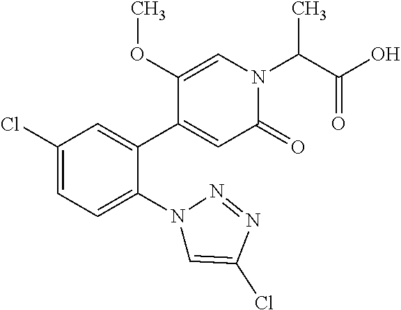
C1(Cl)=CC=C(N2C=C(Cl)N=N2)C(C2=CC(=O)N(C(C(=O)O)C)C=C2OC)=C1
